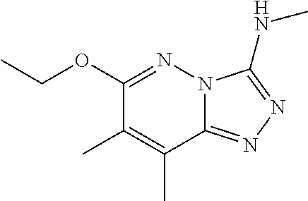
C12=NN=C(NC)N1N=C(OCC)C(C)=C2C
